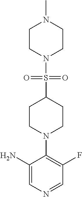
C1(N2CCC(S(=O)(=O)N3CCN(C)CC3)CC2)=C(F)C=NC=C1N
